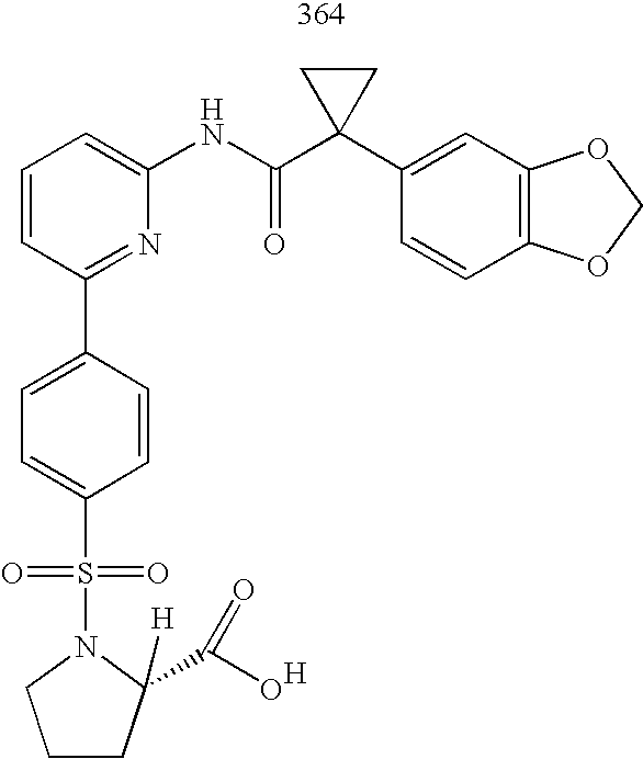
C1=CC=C(NC(C2(C3=CC4=C(C=C3)OCO4)CC2)=O)N=C1C1=CC=C(S(=O)(=O)N2C(C(O)=O)([H])CCC2)C=C1.[H]
